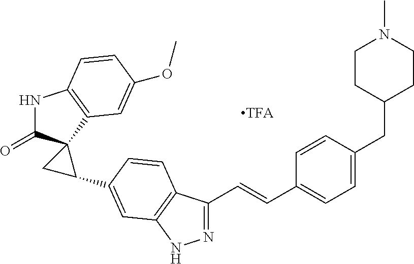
C(=CC1=CC=C(CC2CCN(C)CC2)C=C1)C1=NNC2=C1C=CC(C1CC13C(=O)NC1=C3C=C(OC)C=C1)=C2
